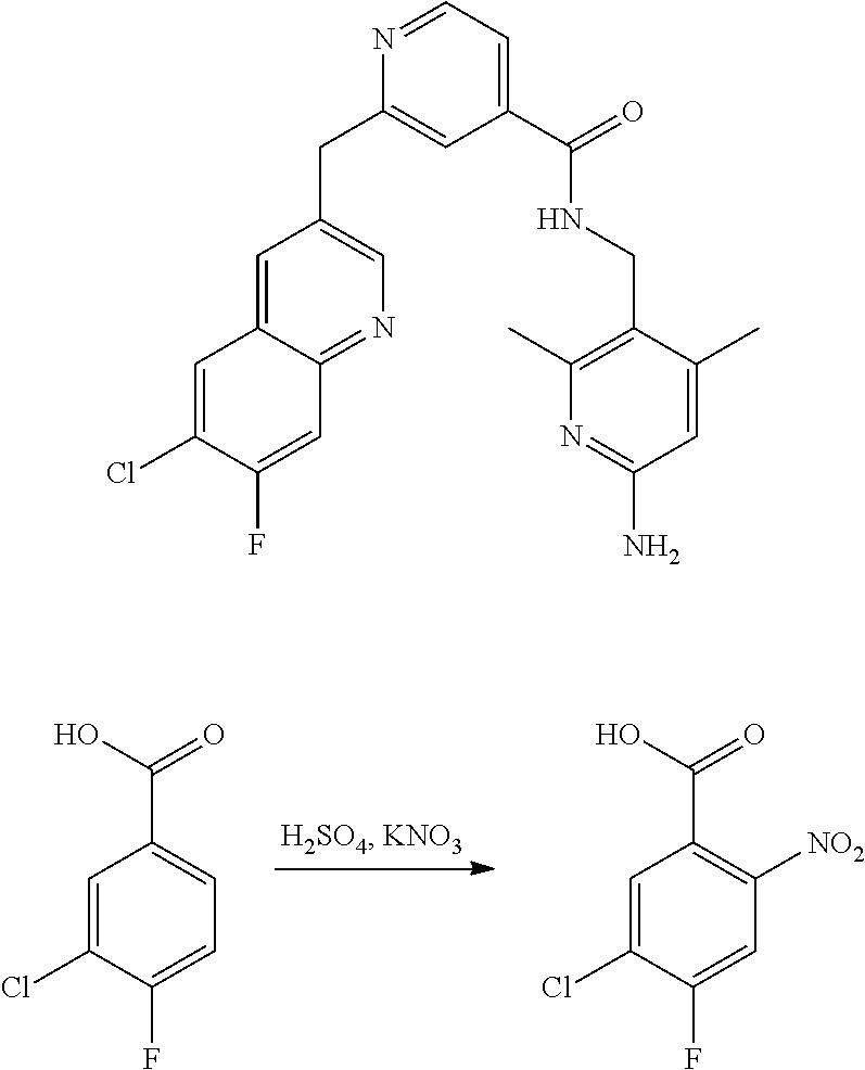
C1=C(Cl)C(F)=CC=C1C(O)=O.C1=C(Cl)C(F)=CC([NO2])=C1C(O)=O.C1=C(Cl)C(F)=CC2=NC=C(CC3=CC(C(=O)NCC4=C(C)N=C(N)C=C4C)=CC=N3)C=C12
